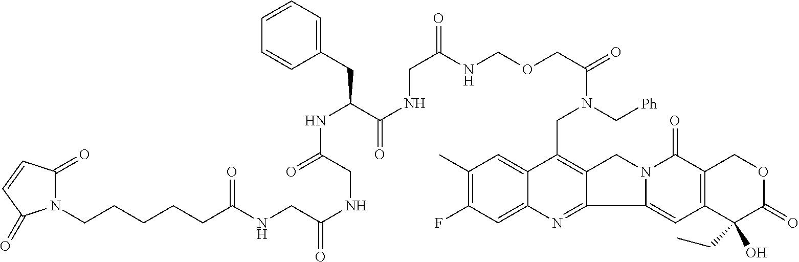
C1(C)=C(F)C=C2C(=C1)C(CN(C(COCNC(CNC(=O)C(NC(=O)CNC(=O)CNC(CCCCCN1C(=O)C=CC1=O)=O)CC1=CC=CC=C1)=O)=O)C[Ph])=C1C(=N2)C2=CC3=C(C(=O)N2C1)COC(=O)C3(CC)O
